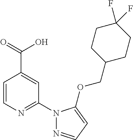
C1=CN=C(N2N=CC=C2OCC2CCC(F)(F)CC2)C=C1C(=O)O
